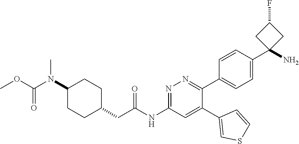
C1(N(C(=O)OC)C)CCC(CC(NC2=NN=C(C3=CC=C(C4(N)CC(F)C4)C=C3)C(C3=CSC=C3)=C2)=O)CC1
